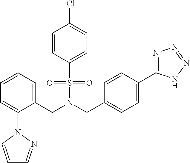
S(N(CC1=CC=CC=C1N1C=CC=N1)CC1=CC=C(C2=NN=NN2)C=C1)(C1=CC=C(Cl)C=C1)(=O)=O
